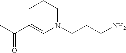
CC(C1=CN(CCCN)CCC1)=O
